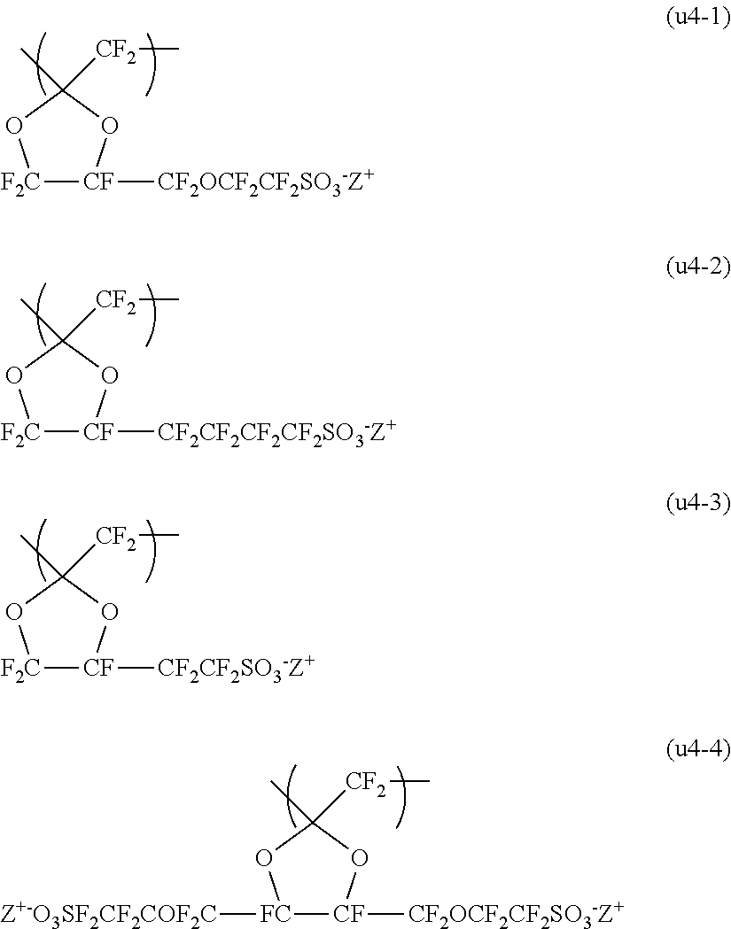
[F2C]1[CF]([CF2OCF2CF2SO3-Z+])OC(C)([CF2]C)O1.[F2C]1[CF]([CF2CF2CF2CF2SO3-Z+])OC(C)([CF2]C)O1.[F2C]1[CF]([CF2CF2SO3-Z+])OC(C)([CF2]C)O1.[FC]1([Z+-O3SF2CF2COF2C])[CF]([CF2OCF2CF2SO3-Z+])OC(C)([CF2]C)O1
